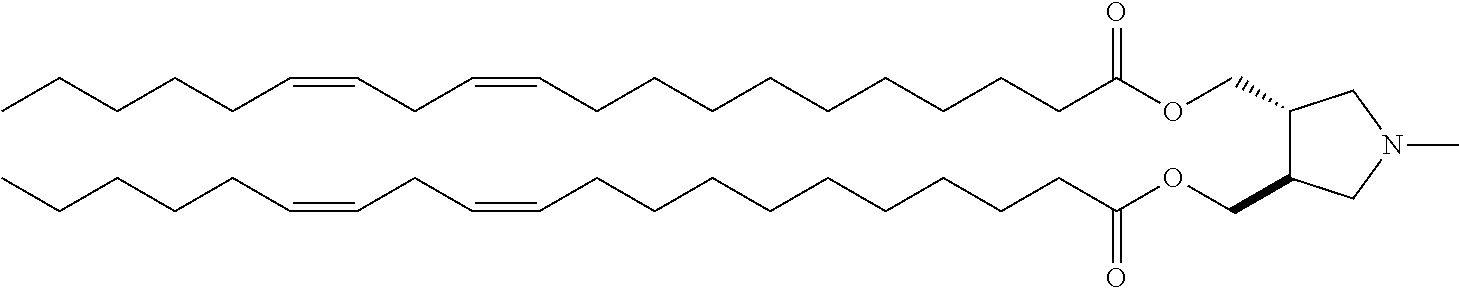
C(CC=CCCCCC)=CCCCCCCCCCC(OCC1C(COC(CCCCCCCCCC=CCC=CCCCCC)=O)CN(C)C1)=O
